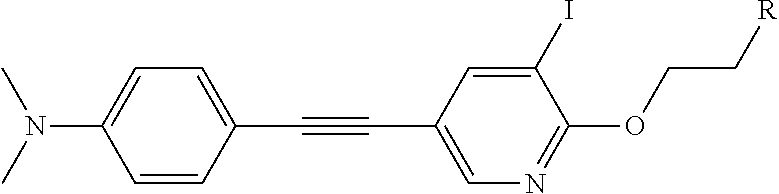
C1=CC(C#CC2=CN=C(OCC[R])C(I)=C2)=CC=C1N(C)C
